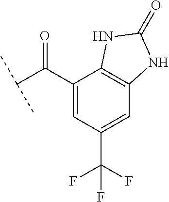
C(C(C1=CC(C(F)(F)F)=CC2=C1NC(=O)N2)=O)(C)C
